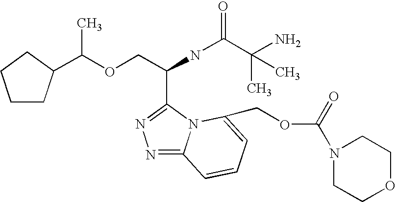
C(C(NC(C(C)(N)C)=O)C1=NN=C2N1C(COC(=O)N1CCOCC1)=CC=C2)OC(C1CCCC1)C
